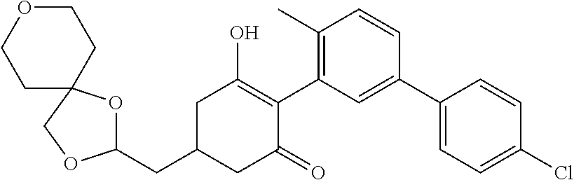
C1(CC2CC(=O)C(C3=C(C)C=CC(C4=CC=C(Cl)C=C4)=C3)=C(O)C2)OC2(CO1)CCOCC2
